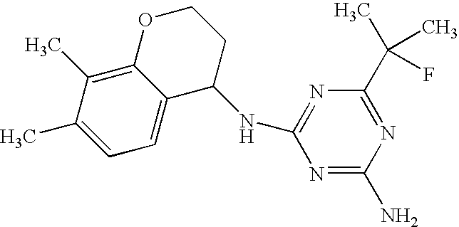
C1=C(C)C(C)=C2C(=C1)C(NC1=NC(C(C)(C)F)=NC(N)=N1)CCO2
